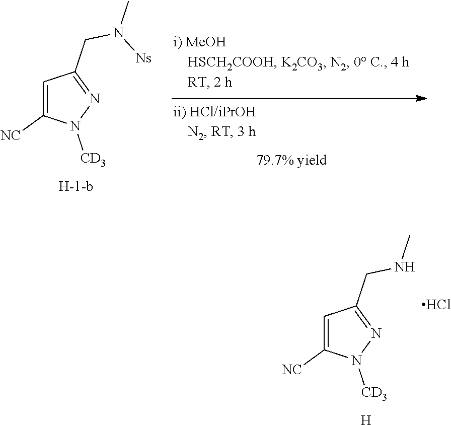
C1=C([NC])N([CD3])N=C1CNC.Cl.[H].C1=C([NC])N([CD3])N=C1CN([Ns])C
